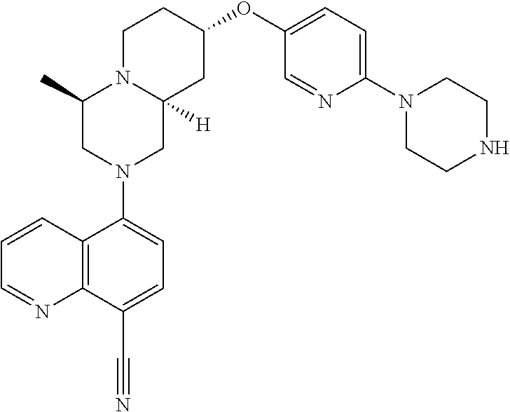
C12=C(C(C#N)=CC=C1N1CC3([H])N(C(C)C1)CCC(OC1=CC=C(N4CCNCC4)N=C1)C3)N=CC=C2
